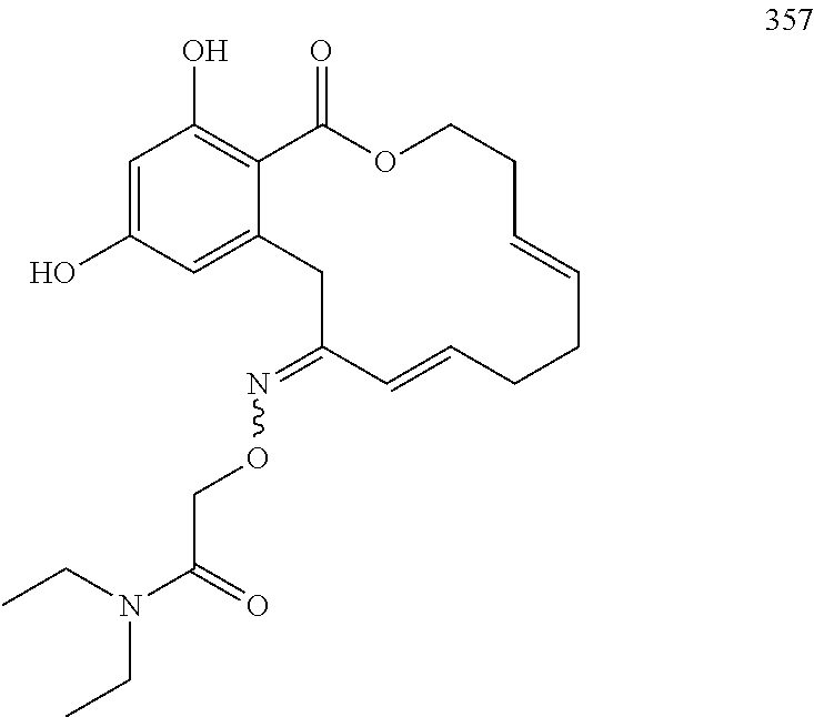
C1=C(O)C=C2C(=C1O)C(=O)OCCC=CCCC=CC(=NOCC(N(CC)CC)=O)C2
